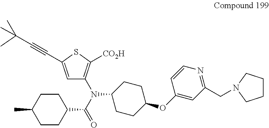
C1(N(C(=O)C2CCC(C)CC2)C2=C([CO2H])SC(C#CC(C)(C)C)=C2)CCC(OC2=CC(CN3CCCC3)=NC=C2)CC1
